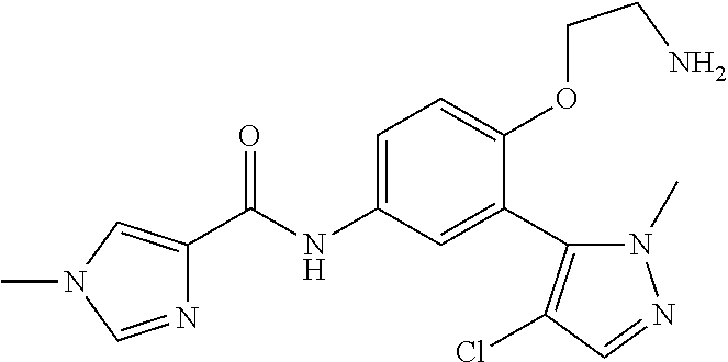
N1=CN(C)C=C1C(=O)NC1=CC=C(OCCN)C(C2=C(Cl)C=NN2C)=C1
